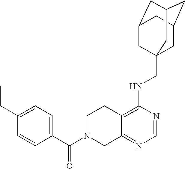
C12=C(NCC34CC5CC(CC(C3)C5)C4)N=CN=C1CN(C(C1=CC=C(CC)C=C1)=O)CC2
